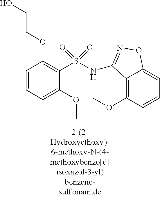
C1=CC=C(OC)C(S(=O)(=O)NC2=NOC3=CC=CC(OC)=C32)=C1OCCO
